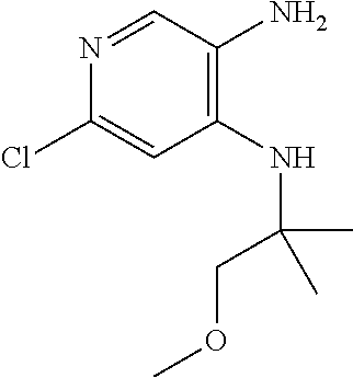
C1=NC(Cl)=CC(NC(COC)(C)C)=C1N
